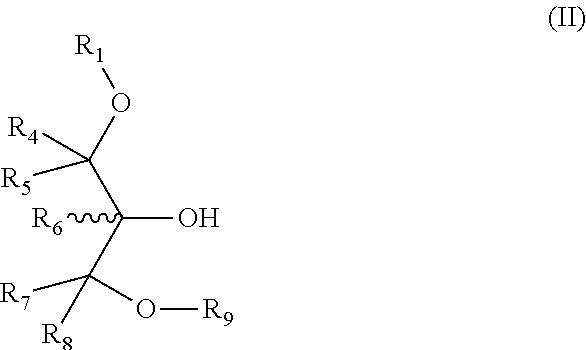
C(O)(C(O[R1])([R4])[R5])([R6])C([R8])([R7])O[R9]
